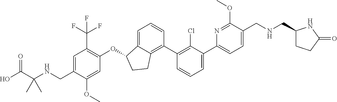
O(C1C2=CC=CC(C3=C(Cl)C(C4=CC=C(CNCC5CCC(=O)N5)C(OC)=N4)=CC=C3)=C2CC1)C1=C(C(F)(F)F)C=C(CNC(C(O)=O)(C)C)C(OC)=C1
